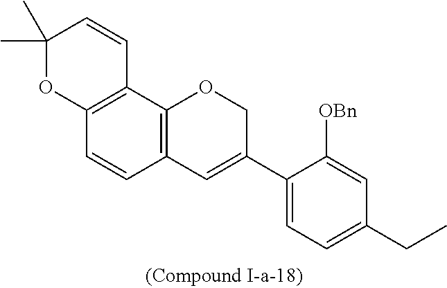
C12=C(C3=C(C=C1)C=C(C1=CC=C(CC)C=C1[OBn])CO3)C=CC(C)(C)O2
